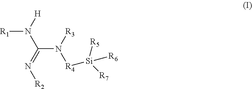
[H]N(C(=N[R2])N([R3])[R4][Si]([R6])([R5])[R7])[R1]
